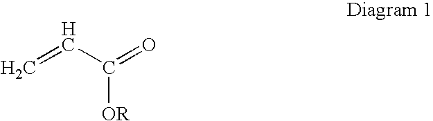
[OR]C(C=C)=O
